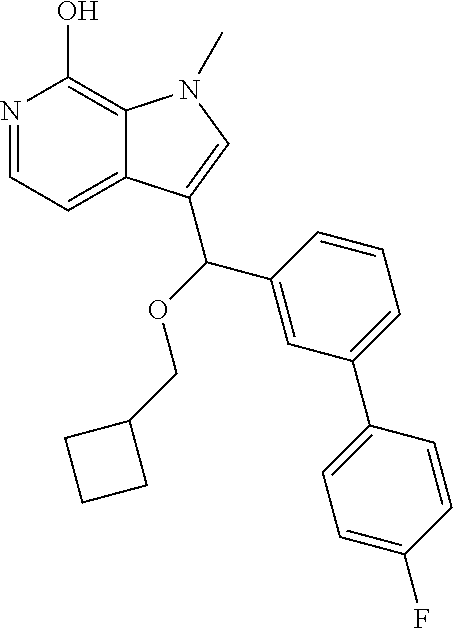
N1=CC=C2C(=C1O)N(C)C=C2C(OCC1CCC1)C1=CC(C2=CC=C(F)C=C2)=CC=C1
